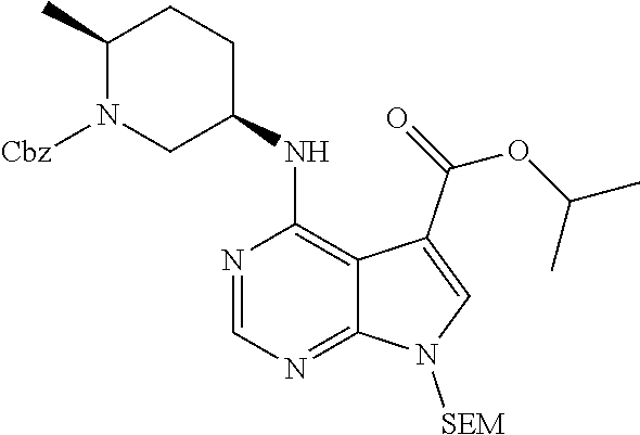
C1(C)N([Cbz])CC(NC2=C3C(=NC=N2)N([SEM])C=C3C(OC(C)C)=O)CC1
